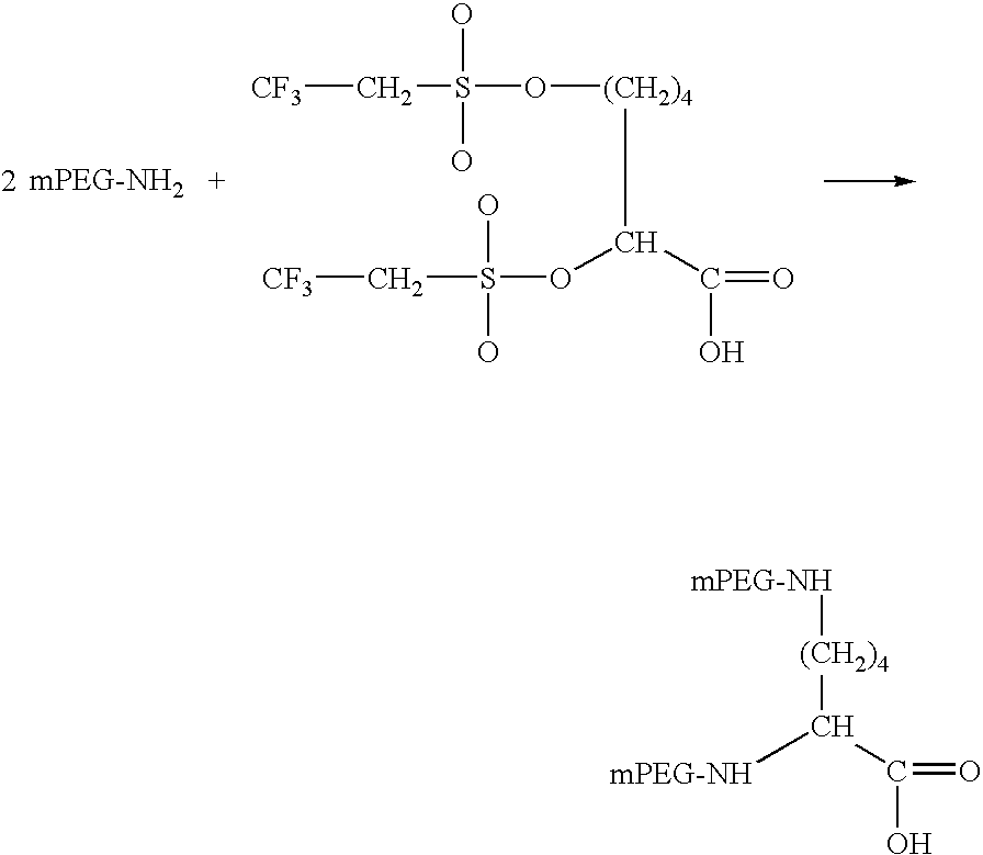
C([CF3])S(O)(O)O[(CH2)4]C(OS(O)(O)C[CF3])C(=O)O.[mPEG-NH][(CH2)4]C([mPEG-NH])C(=O)O
